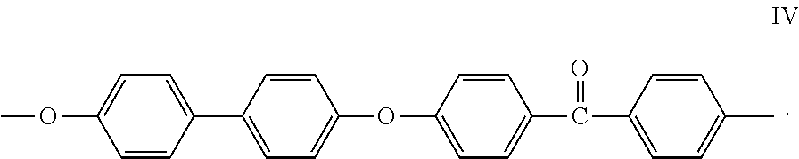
C1=CC(C2=CC=C(OC)C=C2)=CC=C1OC1=CC=C(C(C2=CC=C(C)C=C2)=O)C=C1
